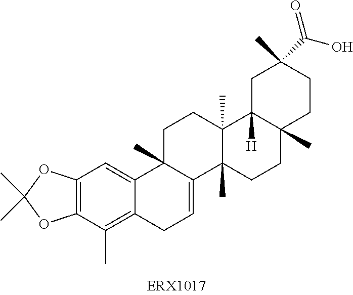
C12=C(C(C)=C3C(=C1)C1(C)C(=CC3)C3(C)C(C)(CC1)C1([H])C(C)(CC3)CCC(C)(C(O)=O)C1)OC(C)(C)O2
